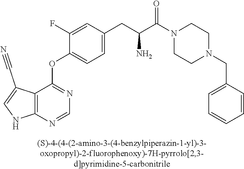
C1(F)=CC(CC(C(=O)N2CCN(CC3=CC=CC=C3)CC2)N)=CC=C1OC1=NC=NC2=C1C(C#N)=CN2
